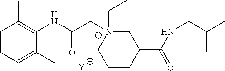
[Y].C1=CC=C(C)C(NC(C[N+]2(CC)CC(C(NCC(C)C)=O)CCC2)=O)=C1C
